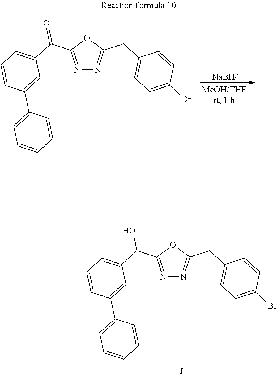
[NaBH4].N1=C(C(C2=CC=CC(C3=CC=CC=C3)=C2)=O)OC(CC2=CC=C(Br)C=C2)=N1.N1=C(C(C2=CC=CC(C3=CC=CC=C3)=C2)O)OC(CC2=CC=C(Br)C=C2)=N1
